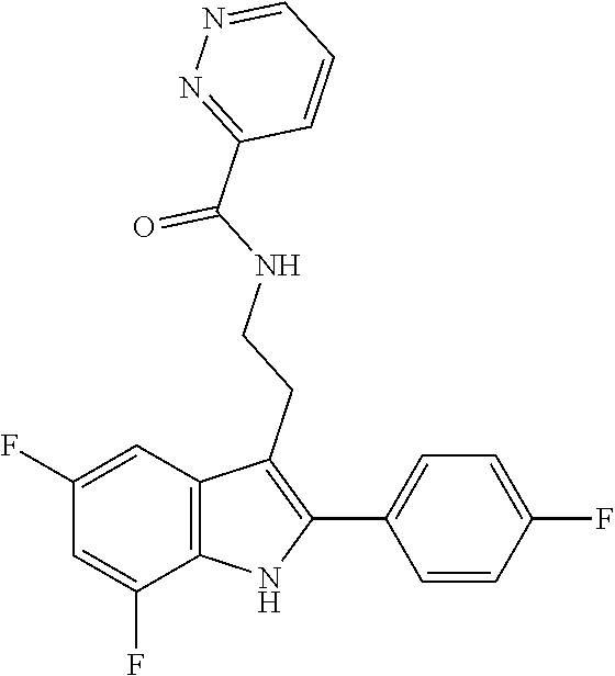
C1=NN=C(C(NCCC2=C(C3=CC=C(F)C=C3)NC3=C2C=C(F)C=C3F)=O)C=C1
